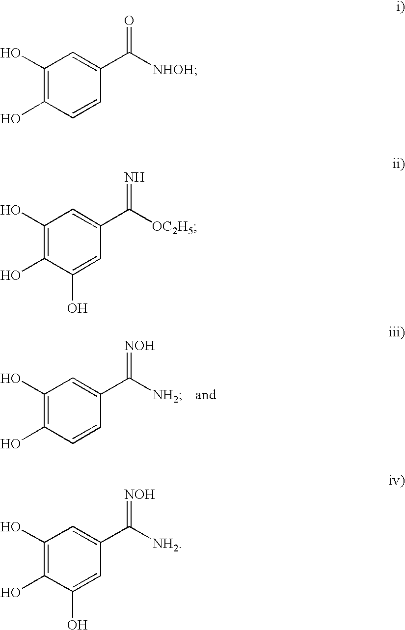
C1(O)=C(O)C=CC(C([NH2])=[NOH])=C1.C1(O)=C(O)C=CC(C([NHOH])=O)=C1.C1(O)=C(O)C(O)=CC(C([OC2H5])=N)=C1.C1(O)=C(O)C(O)=CC(C([NH2])=[NOH])=C1
